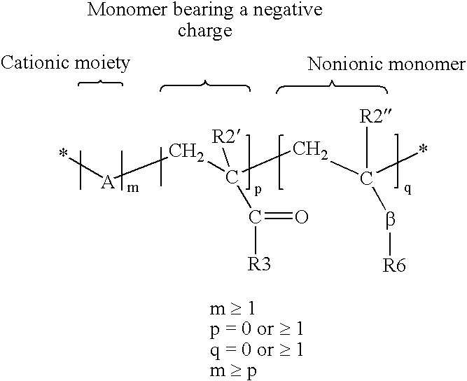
*[A]CC(CC(*)([R2])b[R6])([R2])C([R3])=O
